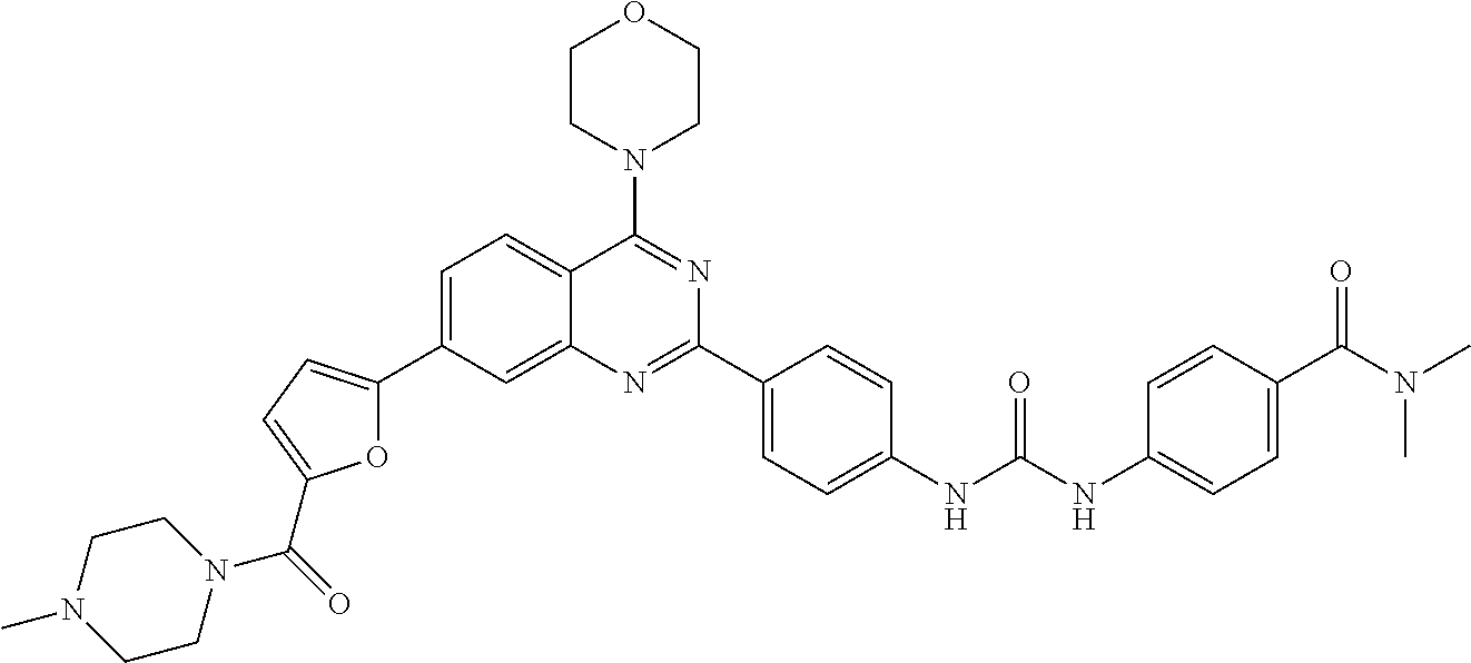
C12=CC(C3=CC=C(C(=O)N4CCN(C)CC4)O3)=CC=C1C(N1CCOCC1)=NC(C1=CC=C(NC(NC3=CC=C(C(N(C)C)=O)C=C3)=O)C=C1)=N2
